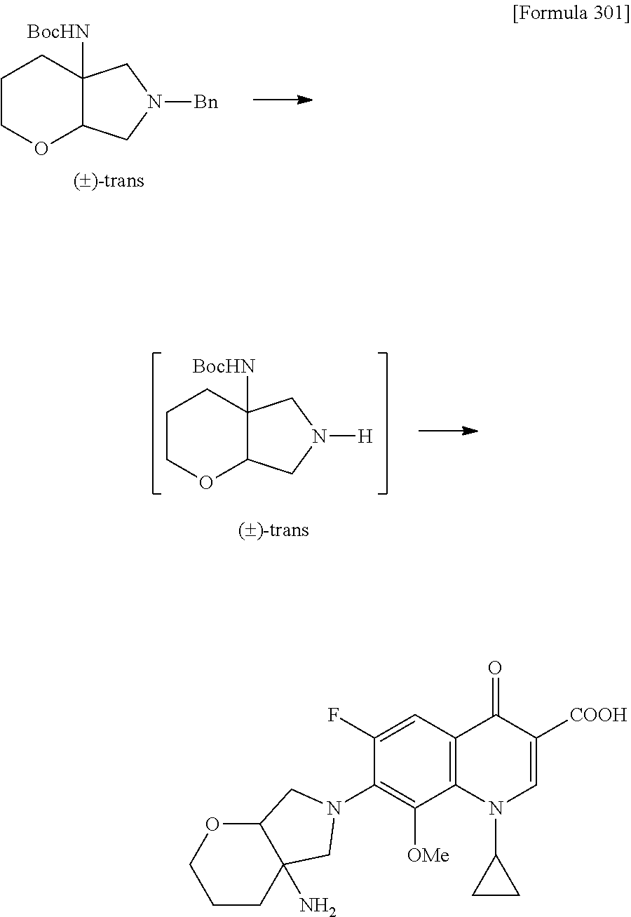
C1COC2C([BocHN])(C1)CN([Bn])C2.C1COC2C([BocHN])(C1)CN([H])C2.C1=C(F)C(N2CC3(N)C(OCCC3)C2)=C([OMe])C2=C1C(=O)C([COOH])=CN2C1CC1
